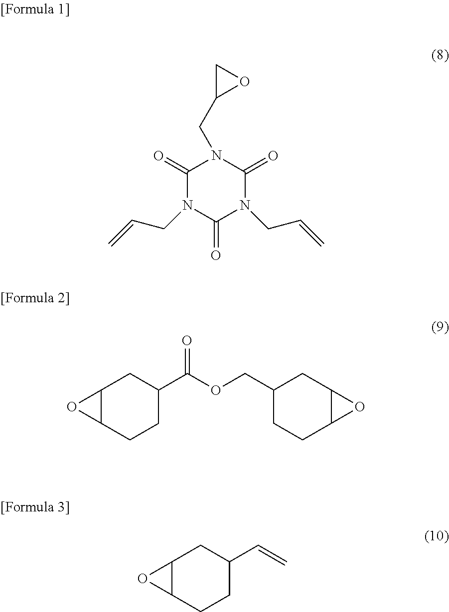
C1(=O)N(CC=C)C(=O)N(CC=C)C(=O)N1CC1OC1.C12C(CCC(C=C)C1)O2.C1C(C(OCC2CCC3C(C2)O3)=O)CCC2C1O2
